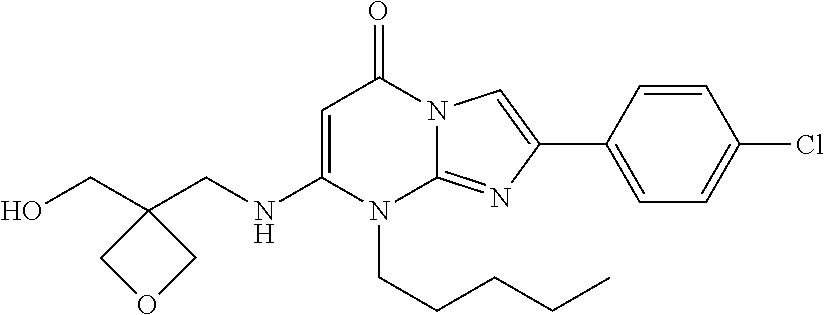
C1=C(NCC2(CO)COC2)N(CCCCC)C2=NC(C3=CC=C(Cl)C=C3)=CN2C1=O
